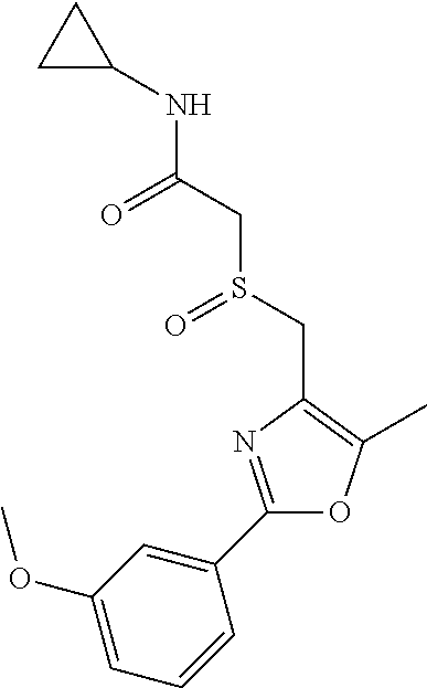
C1=C(OC)C=C(C2=NC(CS(CC(NC3CC3)=O)=O)=C(C)O2)C=C1
